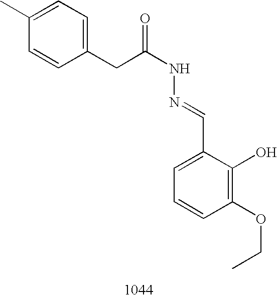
C1(C=NNC(CC2=CC=C(C)C=C2)=O)=CC=CC(OCC)=C1O
